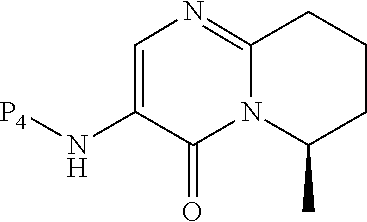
[P4]NC1=CN=C2N(C1=O)C(C)CCC2
